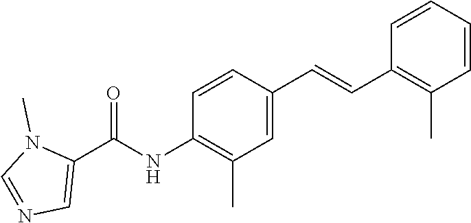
C1=CC(C=CC2=C(C)C=CC=C2)=CC(C)=C1NC(C1=CN=CN1C)=O
